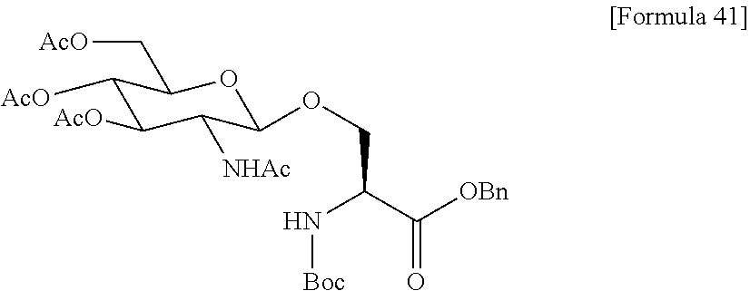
C1([AcO])C([AcO])C([NHAc])C(OCC(C([OBn])=O)N[Boc])OC1C[AcO]
